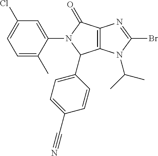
C12=C(N(C(C)C)C(Br)=N1)C(C1=CC=C(C#N)C=C1)N(C1=CC(Cl)=CC=C1C)C2=O
